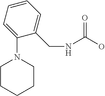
C1=CC=C(N2CCCCC2)C(CNC(O)=O)=C1
